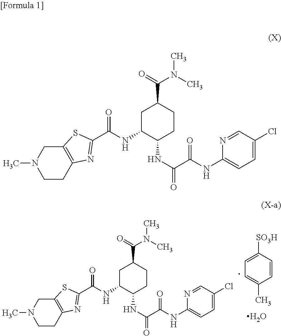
C1=CC([SO3H])=CC=C1C.O.C1=C(Cl)C=NC(NC(C(NC2CCC(C(N(C)C)=O)CC2NC(C2=NC3=C(CN(C)CC3)S2)=O)=O)=O)=C1.C1=C(Cl)C=NC(NC(C(NC2CCC(C(N(C)C)=O)CC2NC(C2=NC3=C(CN(C)CC3)S2)=O)=O)=O)=C1
